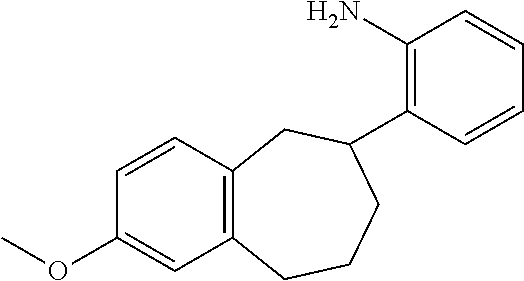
C12=C(CCCC(C3=C(N)C=CC=C3)C1)C=C(OC)C=C2
